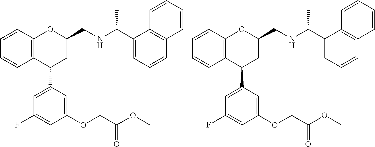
C12=C(C(C3=CC(F)=CC(OCC(OC)=O)=C3)CC(CNC(C)C3=CC=CC4=C3C=CC=C4)O1)C=CC=C2.C12=C(C(C3=CC(F)=CC(OCC(OC)=O)=C3)CC(CNC(C)C3=CC=CC4=C3C=CC=C4)O1)C=CC=C2
